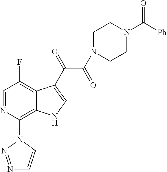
C1=NC(N2N=NC=C2)=C2C(=C1F)C(C(=O)C(N1CCN(C(=O)[Ph])CC1)=O)=CN2
